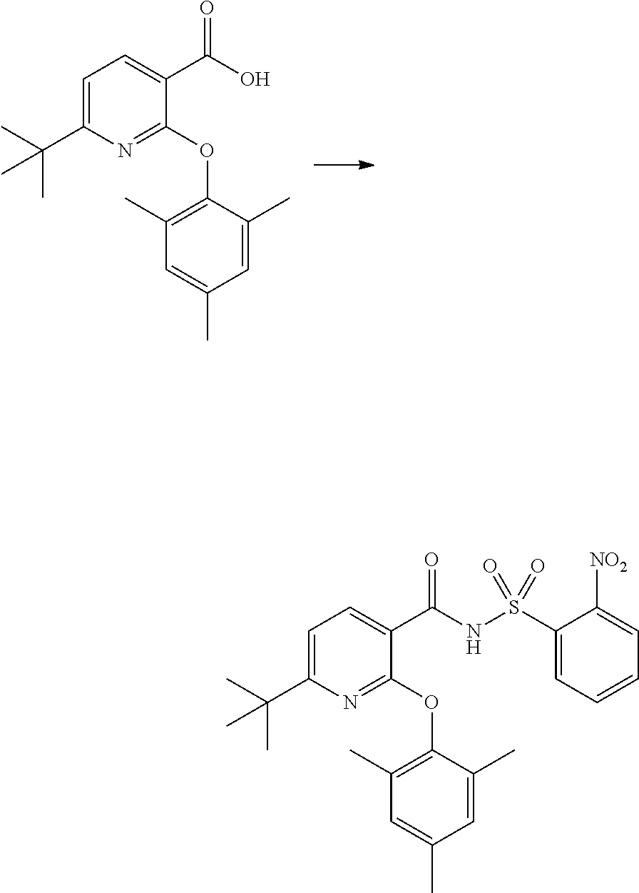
N1=C(OC2=C(C)C=C(C)C=C2C)C(C(=O)O)=CC=C1C(C)(C)C.N1=C(OC2=C(C)C=C(C)C=C2C)C(C(=O)NS(=O)(C2=CC=CC=C2[NO2])=O)=CC=C1C(C)(C)C
